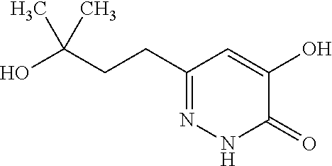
C1(CCC(O)(C)C)=NNC(=O)C(O)=C1
